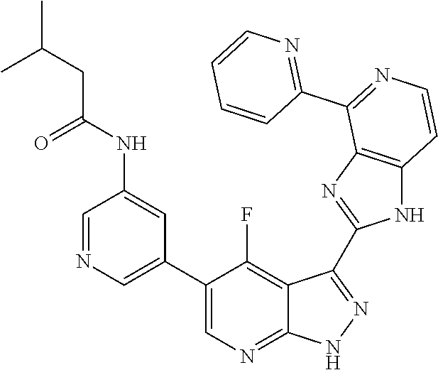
C1=NC=C(C2=CN=C3C(=C2F)C(C2=NC4=C(N2)C=CN=C4C2=NC=CC=C2)=N[N H]3)C=C1NC(CC(C)C)=O
